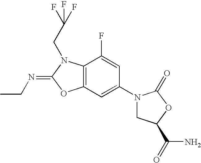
C12=C(C(F)=CC(N3CC(C(N)=O)OC3=O)=C1)N(CC(F)(F)F)C(=NCC)O2
